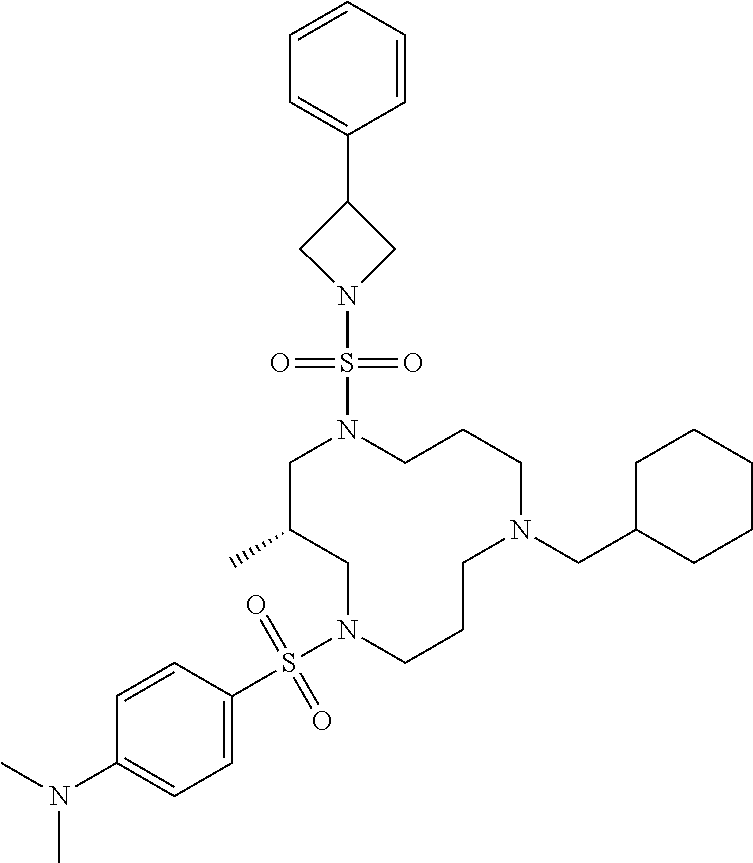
C1C(C)CN(S(C2=CC=C(N(C)C)C=C2)(=O)=O)CCCN(CC2CCCCC2)CCCN1S(N1CC(C2=CC=CC=C2)C1)(=O)=O
